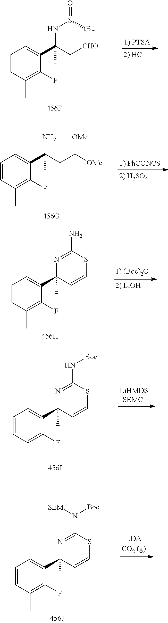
[1) PTSA].C1=CC(C)=C(F)C(C(C[CHO])(NS(=O)[tBu])C)=C1.[1) PhCONCS].C1=CC(C)=C(F)C(C(CC([OMe])[OMe])(N)C)=C1.C1=CC(C)=C(F)C(C2(C)C=CSC(N)=N2)=C1.C1=CC(C)=C(F)C(C2(C)C=CSC(N[Boc])=N2)=C1.C1=CC(C)=C(F)C(C2(C)C=CSC(N([Boc])[SEM])=N2)=C1
